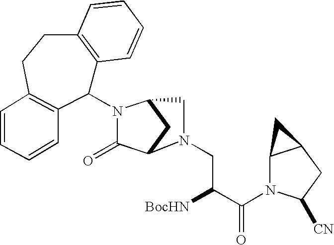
C1(N2C(=O)C3CC2CN3CC([BocHN])C(=O)N2C3C(CC2[CN])C3)C2=C(CCC3=C1C=CC=C3)C=CC=C2
